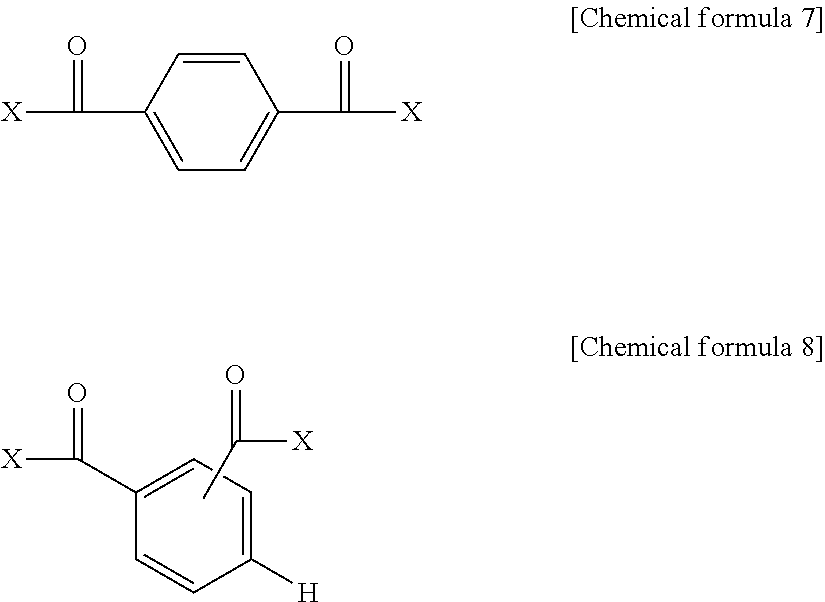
C1([H])=CC=C(C([X])=O)C=C1.CC(=O)[X].[X]C(=O)C1=CC=C(C(=O)[X])C=C1
